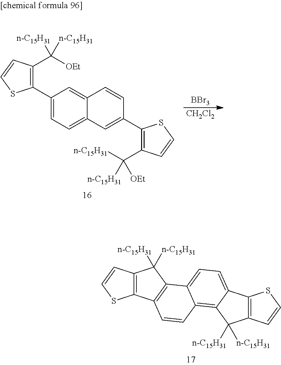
C1(C2=C(C([n-C15H31])([OEt])[n-C15H31])C=CS2)=CC=C2C(=C1)C=CC(C1=C(C([n-C15H31])([n-C15H31])[OEt])C=CS1)=C2.[BBr3].[CH2Cl2].C12=C(C=CS1)C([n-C15H31])([n-C15H31])C1=C2C=CC2=C3C(=CC=C12)C1=C(C3([n-C15H31])[n-C15H31])C=CS1
